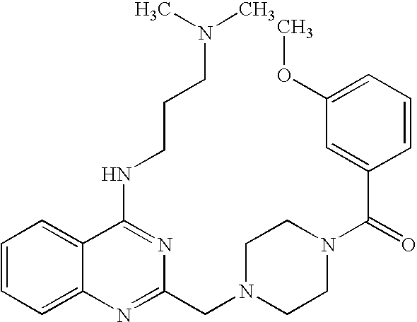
C1=CC=C2C(=C1)C(NCCCN(C)C)=NC(CN1CCN(C(=O)C3=CC(OC)=CC=C3)CC1)=N2
